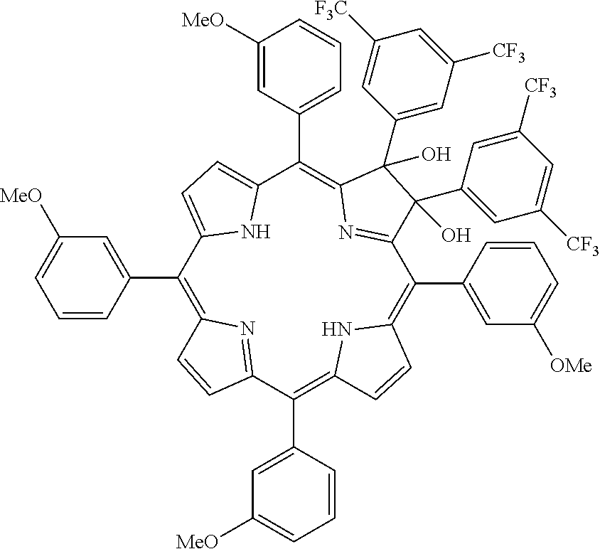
C1(C2=CC([MeO])=CC=C2)=C2N=C(C(C3=CC([MeO])=CC=C3)=C3NC(=C(C4=CC([OMe])=CC=C4)C4=NC(=C(C5=CC=CC([MeO])=C5)C5=CC=C1N5)C(O)(C1=CC([CF3])=CC([F3C])=C1)C4(C1=CC([CF3])=CC([CF3])=C1)O)C=C3)C=C2
